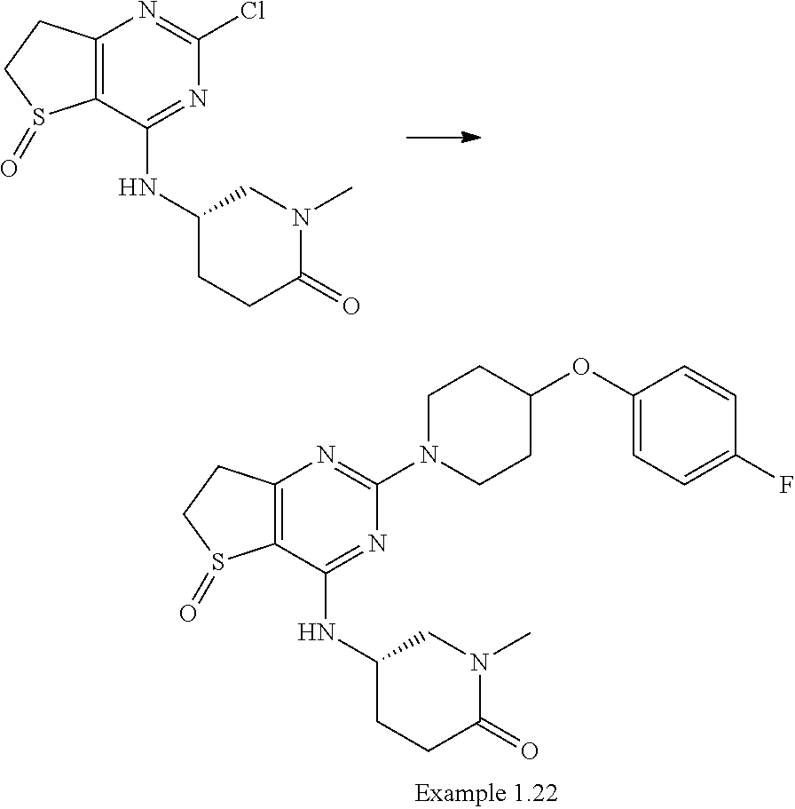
C12=C(C(NC3CCC(=O)N(C)C3)=NC(Cl)=N1)S(=O)CC2.C12=C(C(NC3CCC(=O)N(C)C3)=NC(N3CCC(OC4=CC=C(F)C=C4)CC3)=N1)S(=O)CC2
